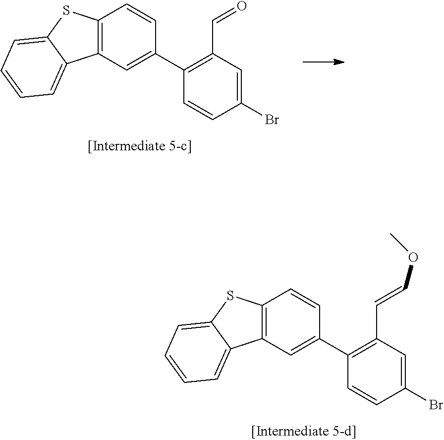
C12=C(C=C(C3=C(C=O)C=C(Br)C=C3)C=C1)C1=CC=CC=C1S2.C12=C(C=C(C3=C(C=COC)C=C(Br)C=C3)C=C1)C1=CC=CC=C1S2
